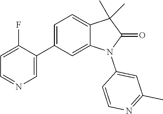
C1=C(C2=CN=CC=C2F)C=C2C(=C1)C(C)(C)C(=O)N2C1=CC(C)=NC=C1
